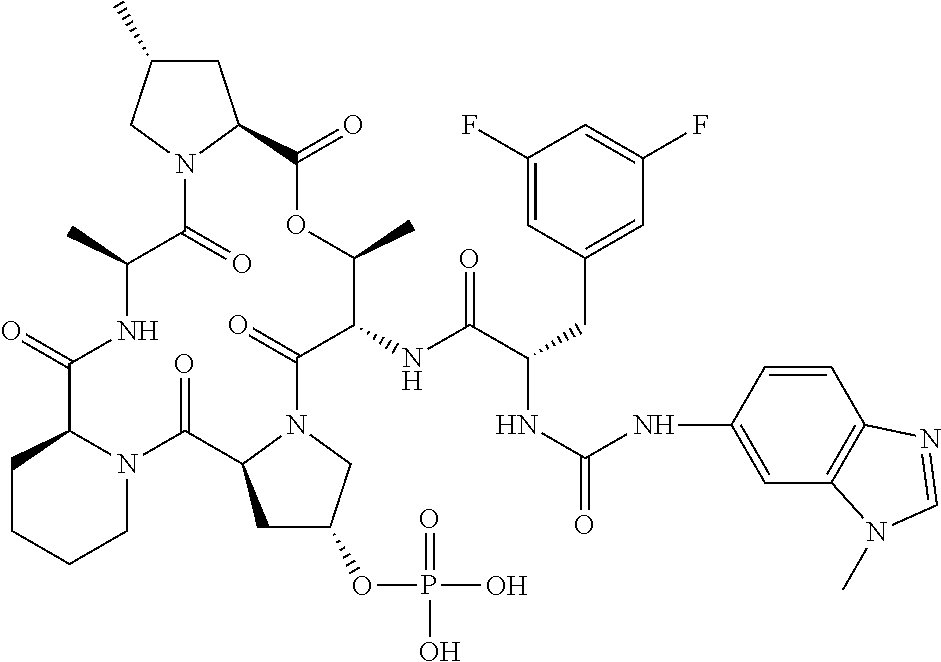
C1CCCN2C1C(=O)NC(C)C(=O)N1C(CC(C)C1)C(=O)OC(C)C(NC(C(CC1=CC(F)=CC(F)=C1)NC(=O)NC1=CC3=C(C=C1)N=CN3C)=O)C(=O)N1C(C2=O)CC(OP(O)(=O)O)C1
